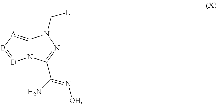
C12=[A]B=[D]N1C(C(N)=N[OH])=NN2C[L]
